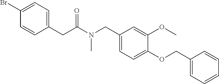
C1(CC(=O)N(CC2=CC=C(OCC3=CC=CC=C3)C(OC)=C2)C)=CC=C(Br)C=C1
